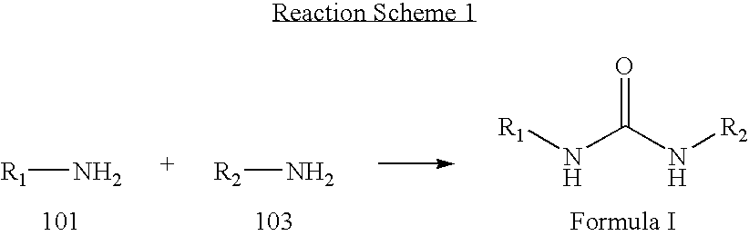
[R1]N.[R2]N.[R1]NC(N[R2])=O
